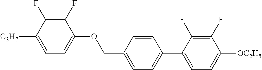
C1(F)=C(F)C([C3H7])=CC=C1OCC1=CC=C(C2=CC=C([OC2H5])C(F)=C2F)C=C1
